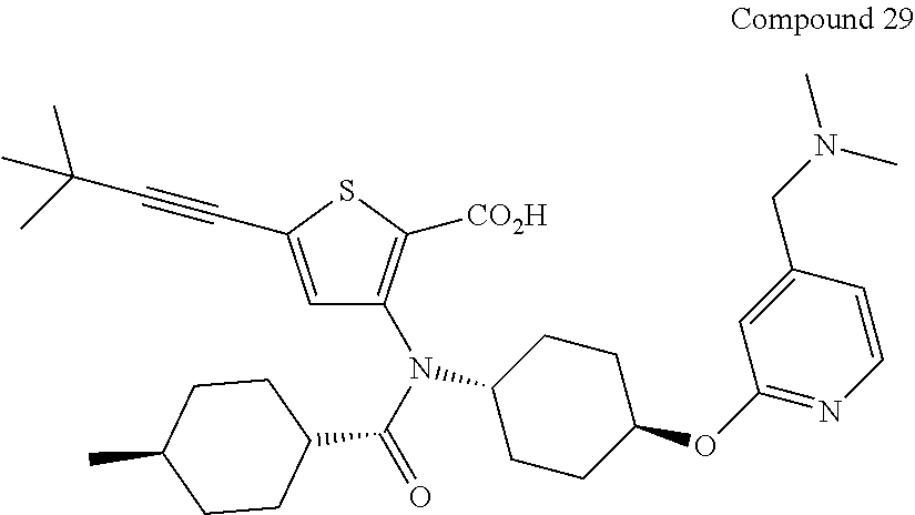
C1=C(C#CC(C)(C)C)SC([CO2H])=C1N(C(C1CCC(C)CC1)=O)C1CCC(OC2=NC=CC(CN(C)C)=C2)CC1
